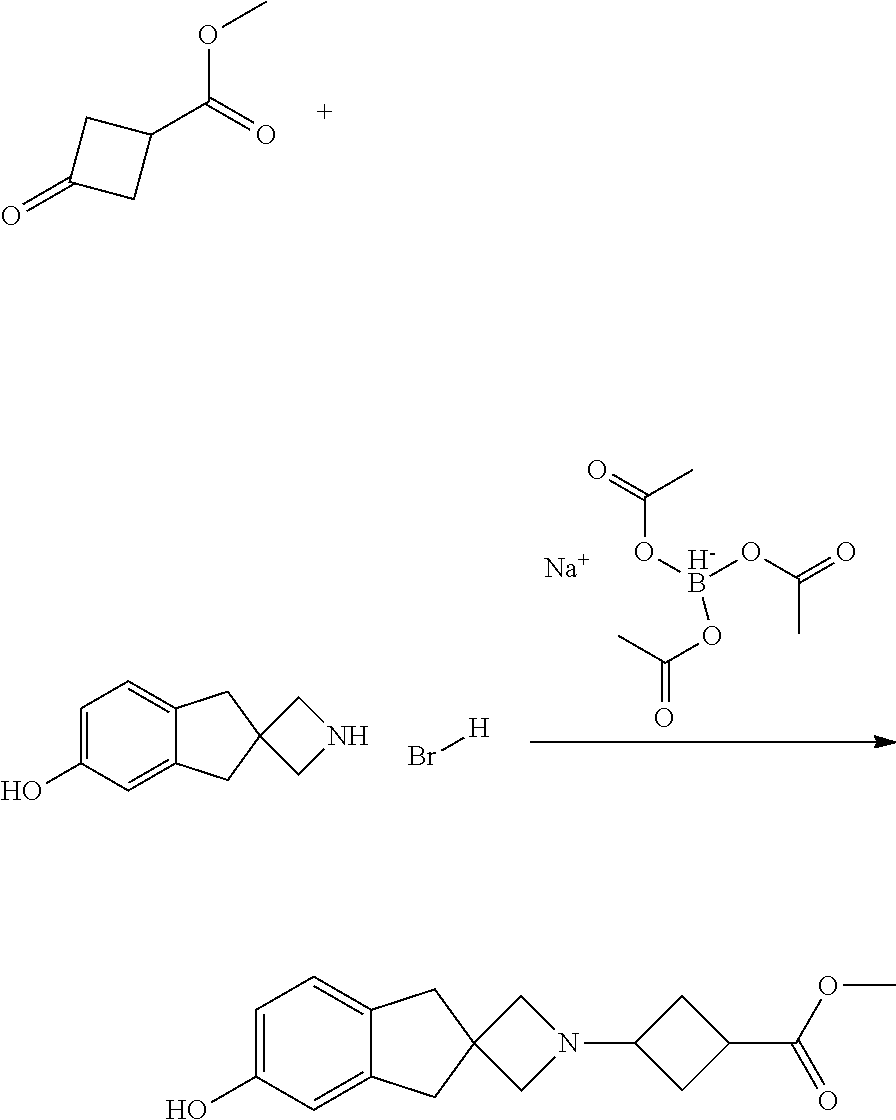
O=C1CC(C(=O)OC)C1.[Na].O=C(C)O[H-B](OC(=O)C)OC(C)=O.C1(O)=CC=C2C(=C1)CC1(C2)CNC1.Br[H].C1(O)=CC=C2C(=C1)CC1(C2)CN(C2CC(C(OC)=O)C2)C1
